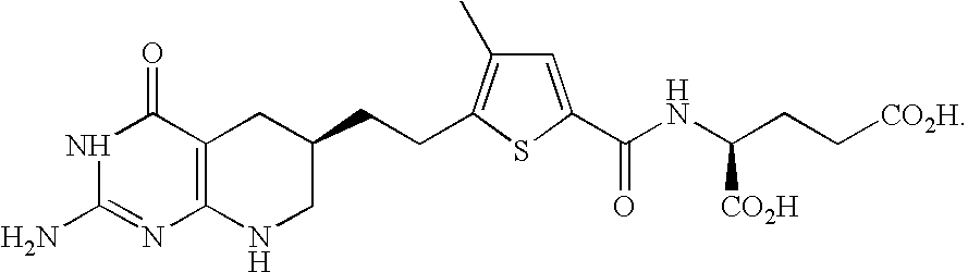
N1C(N)=NC2=C(C1=O)CC(CCC1=C(C)C=C(C(NC(CC[CO2H])[CO2H])=O)S1)CN2
